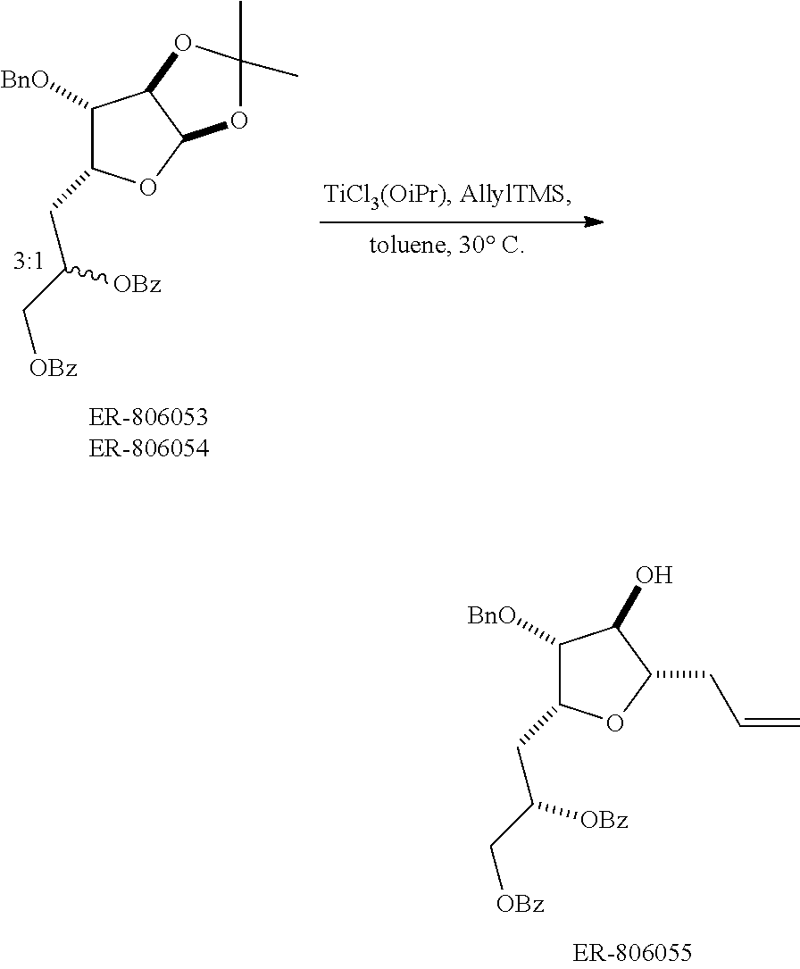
C1([BnO])C(CC(C[OBz])[OBz])OC2C1OC(C)(C)O2.C1([BnO])C(CC(C[OBz])[OBz])OC(CC=C)C1O
